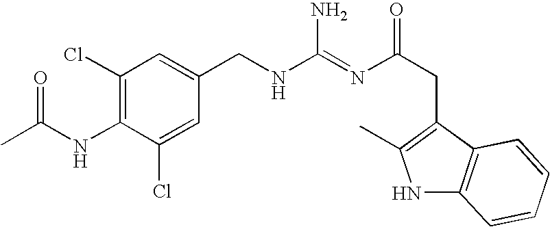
C1(Cl)=C(NC(C)=O)C(Cl)=CC(CNC(=NC(CC2=C(C)NC3=C2C=CC=C3)=O)N)=C1
